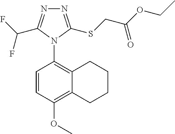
C12=C(OC)C=CC(N3C(C(F)F)=NN=C3SCC(OCC)=O)=C1CCCC2
